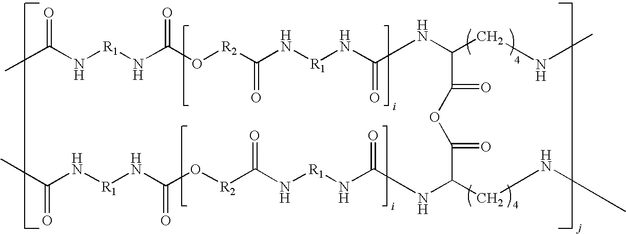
CC(N[R1]NC(O[R2]C(N[R1]NC(NC(CNC)C(OC(C(CNC)NC(N[R1]NC([R2]OC(N[R1]NC(C)=O)=O)=O)=O)=O)=O)=O)=O)=O)=O
